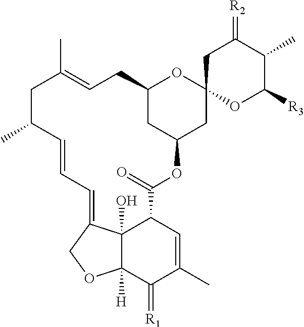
C12(O)C3([H])C(=[R1])C(C)=CC1C(=O)OC1CC(CC=C(C)CC(C)C=CC=C2CO3)OC2(C1)OC([R3])C(C)C(=[R2])C2
